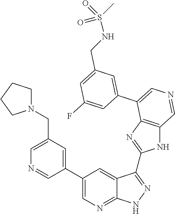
C1=C(CN2CCCC2)C=C(C2=CN=C3C(=C2)C(C2=NC4=C(N2)C=NC=C4C2=CC(CNS(=O)(C)=O)=CC(F)=C2)=NN3)C=N1
